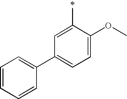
C1=CC=CC(C2=CC=C(OC)C(C)=C2)=C1
